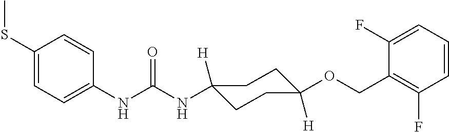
C1(SC)=CC=C(NC(NC2([H])CCC([H])(OCC3=C(F)C=CC=C3F)CC2)=O)C=C1
